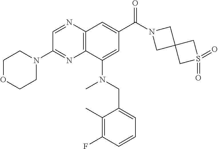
C1OCCN(C2=NC3=C(N=C2)C=C(C(=O)N2CC4(C2)CS(=O)(=O)C4)C=C3N(CC2=CC=CC(F)=C2C)C)C1
